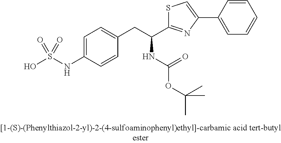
OS(NC1=CC=C(CC(C2=NC(C3=CC=CC=C3)=CS2)NC(OC(C)(C)C)=O)C=C1)(=O)=O
